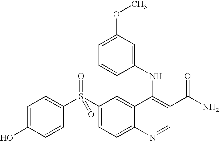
C1(S(C2=CC=C(O)C=C2)(=O)=O)=CC=C2C(=C1)C(NC1=CC(OC)=CC=C1)=C(C(N)=O)C=N2
